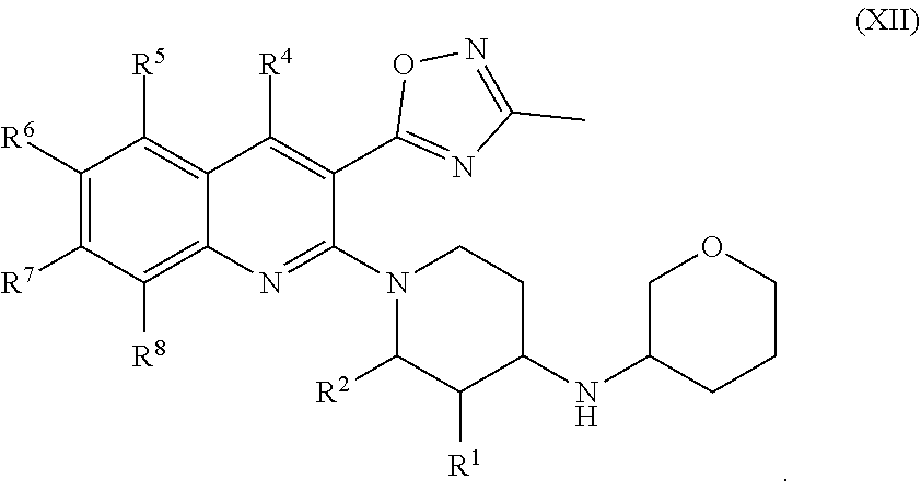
C1([R6])=C([R7])C([R8])=C2C(=C1[R5])C([R4])=C(C1=NC(C)=NO1)C(N1C([R2])C([R1])C(NC3CCCOC3)CC1)=N2
